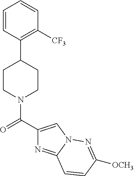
C1([CF3])=C(C2CCN(C(=O)C3=CN4C(=N3)C=CC([OCH3])=N4)CC2)C=CC=C1
